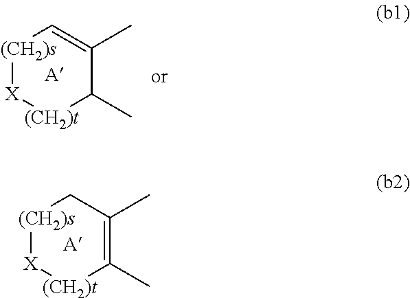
[(CH2)s]1[X][(CH2)t]C(C)=C(C)C1.[(CH2)s]1[X][(CH2)t]C(C)C(C)=C1
